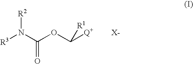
[R3]N(C(OC([Q+])[R1])=O)[R2]
